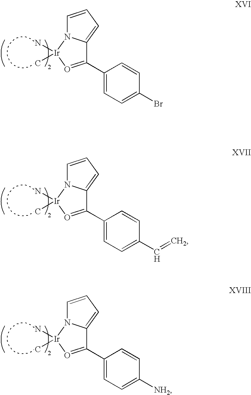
C1(C2=CC=C(Br)C=C2)=O[Ir](N)(C)N2C1=CC=C2.C12=CC=CN1[Ir](N)(C)O=C2C1=CC=C(C=C)C=C1.C12=CC=CN1[Ir](N)(C)O=C2C1=CC=C([NH2])C=C1
